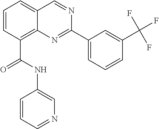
C1=CC(C(=O)NC2=CN=CC=C2)=C2C(=C1)C=NC(C1=CC=CC(C(F)(F)F)=C1)=N2
